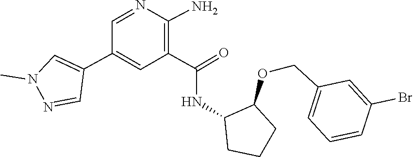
C1=NC(N)=C(C(=O)NC2C(OCC3=CC=CC(Br)=C3)CCC2)C=C1C1=CN(C)N=C1
